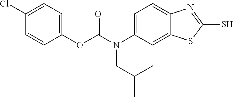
C1=C(N(C(OC2=CC=C(Cl)C=C2)=O)CC(C)C)C=C2C(=C1)N=C(S)S2
